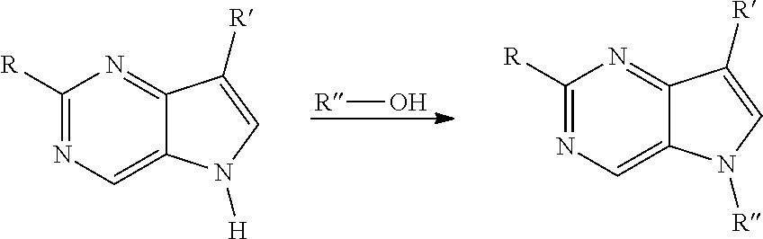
[R]O.C1([R])=NC=C2C(=N1)C([R])=CN2[H].C1([R])=NC=C2C(=N1)C([R])=CN2[R]
